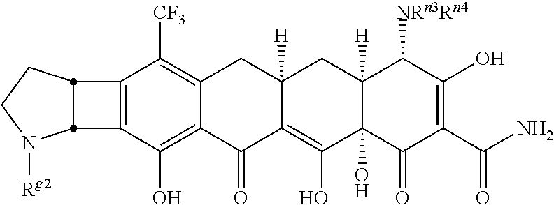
C1(O)=C(C(N)=O)C(=O)C2(O)C([H])(C1[NRn3Rn4])CC1([H])C(=C2O)C(=O)C2=C(O)C3=C(C([CF3])=C2C1)C1CCN([Rg2])C31
